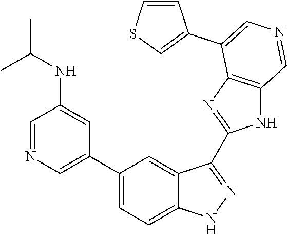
C1(C2=CN=CC(NC(C)C)=C2)=CC=C2C(=C1)C(C1=NC3=C(N1)C=NC=C3C1=CSC=C1)=NN2
